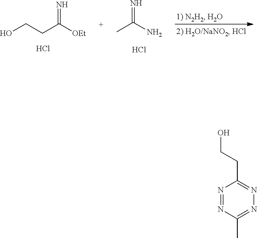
OCCC([OEt])=N.Cl.N=C(C)N.Cl.N1=NC(C)=NN=C1CCO
